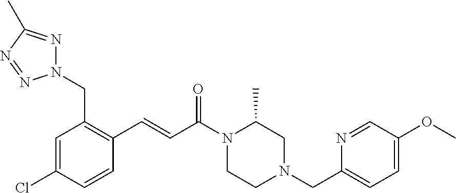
C1=C(Cl)C=CC(C=CC(N2CCN(CC3=CC=C(OC)C=N3)CC2C)=O)=C1CN1N=C(C)N=N1
